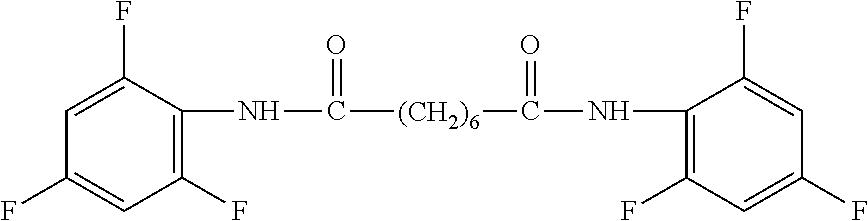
C1=C(F)C(NC([(CH2)6]C(NC2=C(F)C=C(F)C=C2F)=O)=O)=C(F)C=C1F
